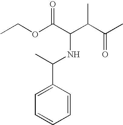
CCOC(C(C(C(C)=O)C)NC(C1=CC=CC=C1)C)=O
